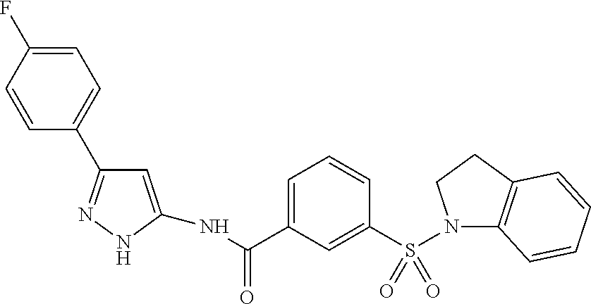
C1=C(NC(C2=CC=CC(S(N3C4=C(CC3)C=CC=C4)(=O)=O)=C2)=O)NN=C1C1=CC=C(F)C=C1
